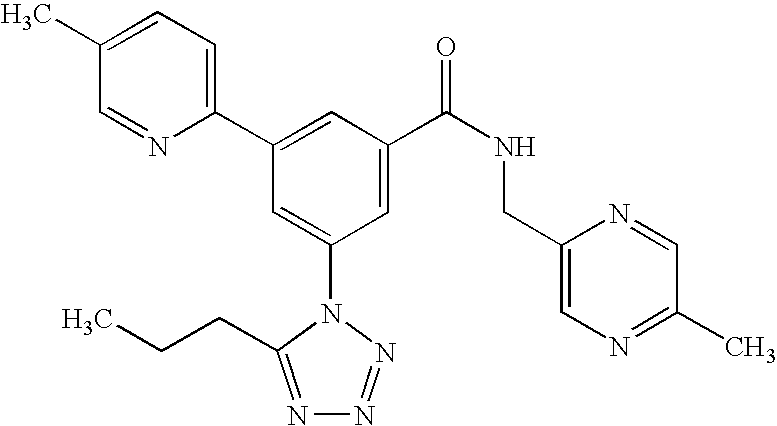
C1(C2=CC(C(NCC3=CN=C(C)C=N3)=O)=CC(N3C(CCC)=NN=N3)=C2)=CC=C(C)C=N1
